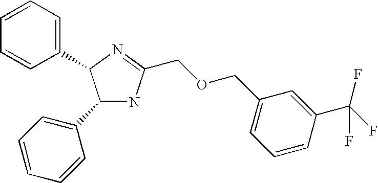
C1(C2=CC=CC=C2)NC(COCC2=CC=CC(C(F)(F)F)=C2)=NC1C1=CC=CC=C1
